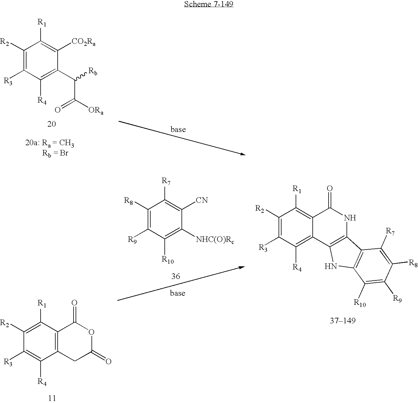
C1([R2])=C([R3])C([R4])=C(C(C([ORa])=O)[Rb])C([CO2Ra])=C1[R1].C1([R8])=C([R9])C([R10])=C([NHC(O)Rc])C([CN])=C1[R7].C1([R2])=C([R1])C2=C(C([R4])=C1[R3])CC(=O)OC2=O.C1([R2])=C([R3])C([R4])=C2C(=C1[R1])C(=O)NC1=C2NC2=C1C([R7])=C([R8])C([R9])=C2[R10]
